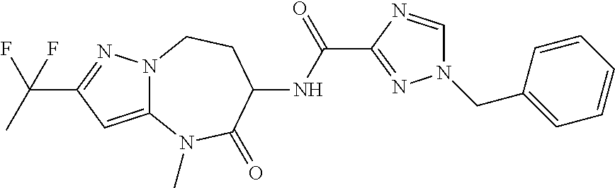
N12C(=CC(C(C)(F)F)=N1)N(C)C(=O)C(NC(C1=NN(CC3=CC=CC=C3)C=N1)=O)CC2
